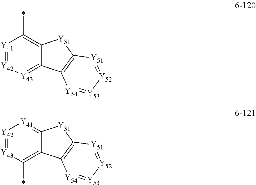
[Y41]1=[Y42][Y43]=C2C(=C1*)[Y31]C1=C2[Y54]=[Y53][Y52]=[Y51]1.C12=C(*)[Y43]=[Y42][Y41]=C1[Y31]C1=C2[Y54]=[Y53][Y52]=[Y51]1
